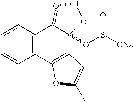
C1=CC2=C(C=C1)C1=C(C3(OS([ONa])=O)C2=O[H]O3)C=C(C)O1
